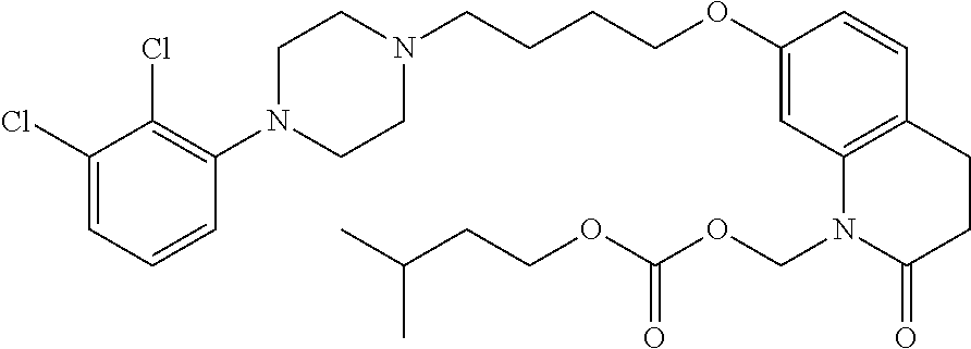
C1=C(Cl)C(Cl)=C(N2CCN(CCCCOC3=CC4=C(C=C3)CCC(=O)N4COC(OCCC(C)C)=O)CC2)C=C1
